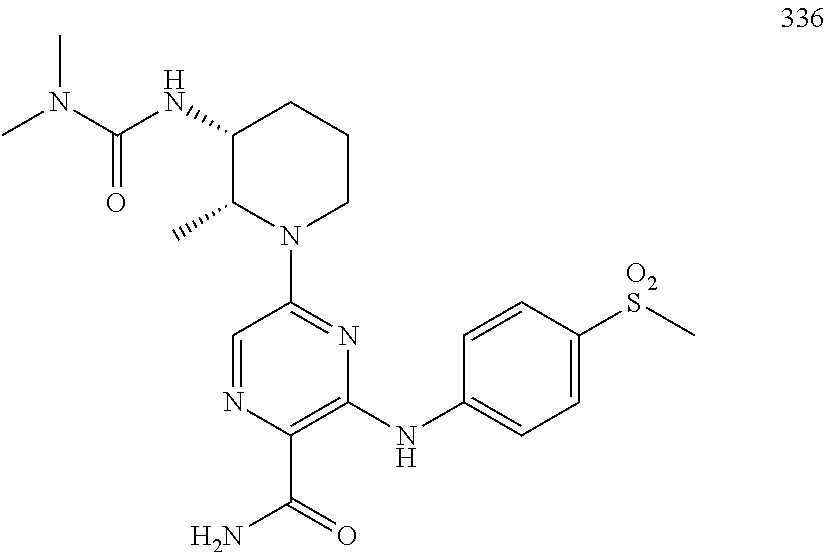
CN(C(NC1C(C)N(C2=NC(NC3=CC=C([O2S]C)C=C3)=C(C(=O)N)N=C2)CCC1)=O)C
